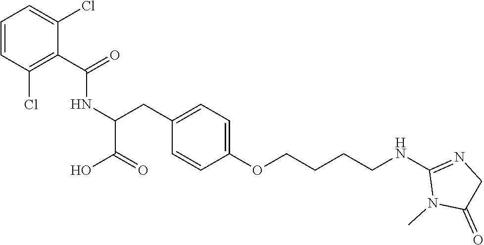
C(C1=C(Cl)C=CC=C1Cl)(=O)NC(CC1=CC=C(OCCCCNC2=NCC(=O)N2C)C=C1)C(O)=O
